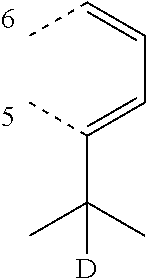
CC=CC=C(C)C(C)(C)[D]
